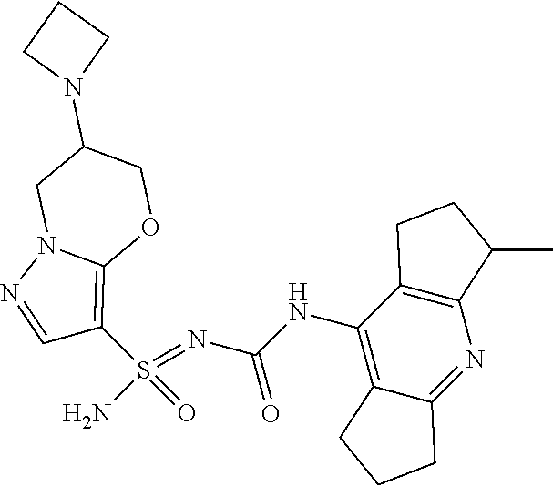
C(NC1=C2C(=NC3=C1CCC3C)CCC2)(N=S(N)(=O)C1=C2N(N=C1)CC(N1CCC1)CO2)=O
